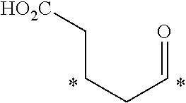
C(CCC=O)[HO2C]
